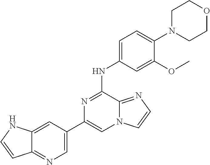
C1(C2=CN=C3C(=C2)NC=C3)=CN2C(=NC=C2)C(NC2=CC=C(N3CCOCC3)C(OC)=C2)=N1
